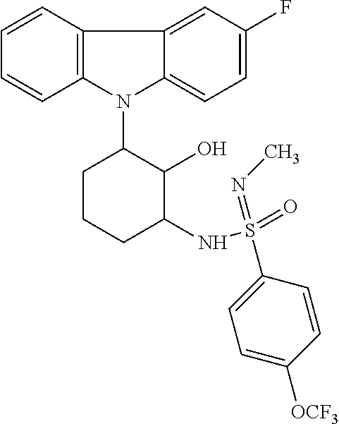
N1(C2CCCC(NS(=O)(=NC)C3=CC=C([OCF3])C=C3)C2O)C2=C(C3=CC(F)=CC=C13)C=CC=C2
